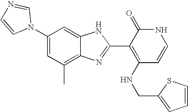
C1(C)=C2C(=CC(N3C=NC=C3)=C1)NC(C1=C(NCC3=CC=CS3)C=CNC1=O)=N2
